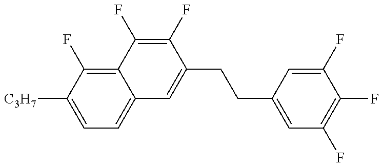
C1=C([C3H7])C(F)=C2C(=C1)C=C(CCC1=CC(F)=C(F)C(F)=C1)C(F)=C2F
